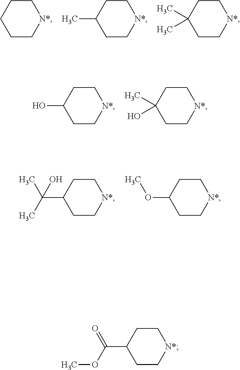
C1C[N*]CCC1.C1C[N*]CCC1C.C1C[N*]CCC1(C)C.C1C[N*]CCC1O.C1C[N*]CCC1(C)O.C1C[N*]CCC1C(C)(C)O.C1C[N*]CCC1OC.C1C[N*]CCC1C(=O)OC
